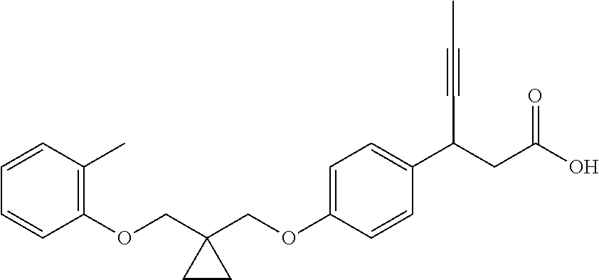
C1(OCC2(COC3=CC=C(C(CC(O)=O)C#CC)C=C3)CC2)=C(C)C=CC=C1
